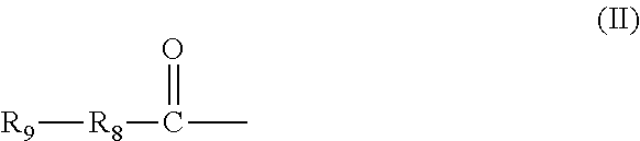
[R9][R8]C(C)=O
